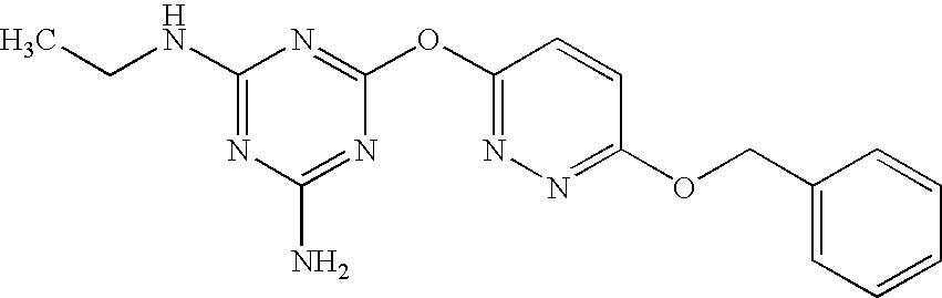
C1(NCC)=NC(N)=NC(OC2=NN=C(OCC3=CC=CC=C3)C=C2)=N1
